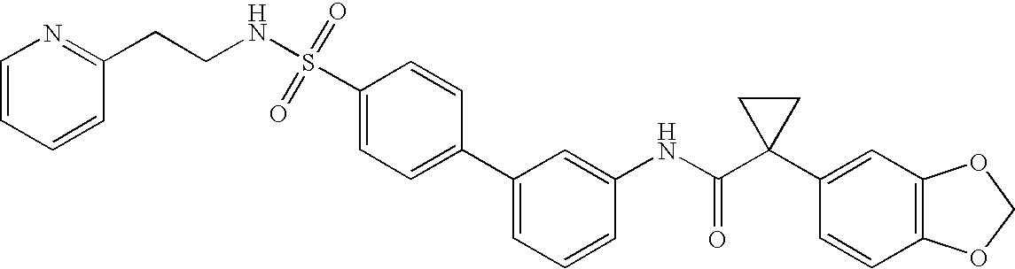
C1(C2=CC=CC(NC(C3(C4=CC5=C(C=C4)OCO5)CC3)=O)=C2)=CC=C(S(=O)(=O)NCCC2=NC=CC=C2)C=C1
